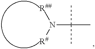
C(N([R#])[R##])(C)(C)C
